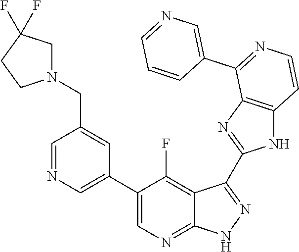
C1=NC=C(C2=CN=C3C(=C2F)C(C2=NC4=C(N2)C=CN=C4C2=CN=CC=C2)=N[N H]3)C=C1CN1CC(F)(F)CC1
